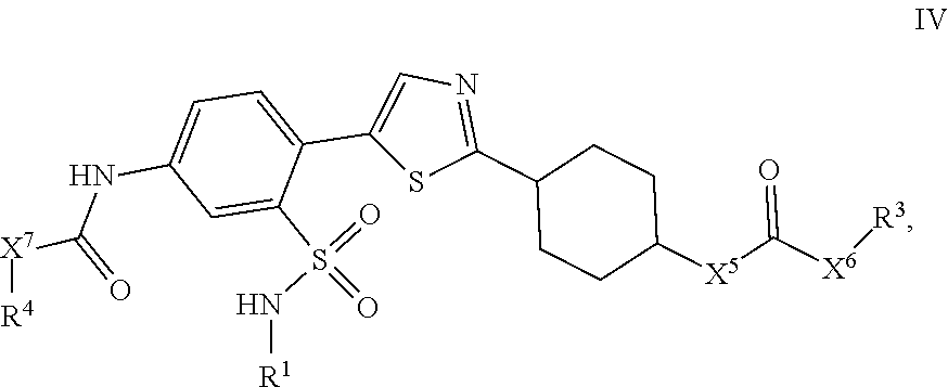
C1(C2=NC=C(C3=CC=C(NC(=O)[X7][R4])C=C3S(=O)(N[R1])=O)S2)CCC([X5]C([X6][R3])=O)CC1
